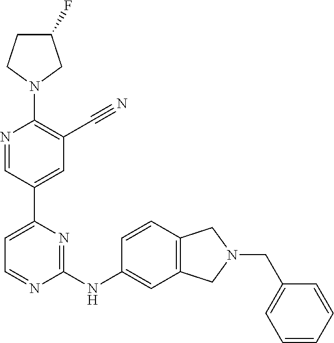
C1(F)CCN(C2=C(C#N)C=C(C3=CC=NC(NC4=CC5=C(C=C4)CN(CC4=CC=CC=C4)C5)=N3)C=N2)C1
